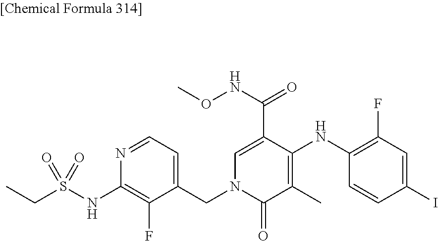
C1=CC(I)=CC(F)=C1NC1=C(C)C(=O)N(CC2=CC=NC(NS(CC)(=O)=O)=C2F)C=C1C(NOC)=O
